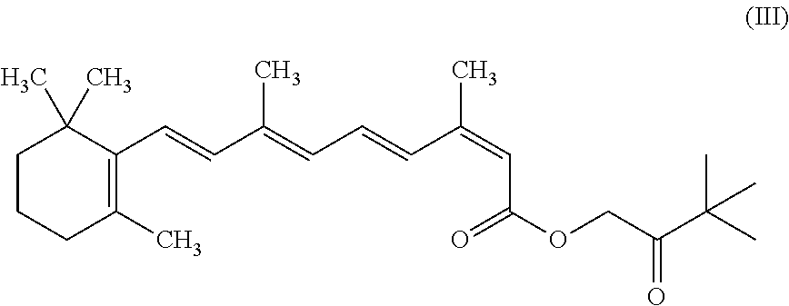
C1CCC(C)=C(C=CC(=CC=CC(C)=CC(OCC(C(C)(C)C)=O)=O)C)C1(C)C
